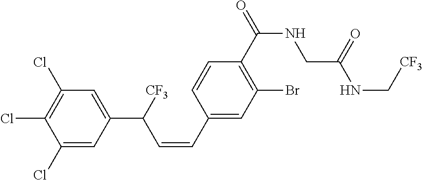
C1(Cl)=CC(C([CF3])C=CC2=CC(Br)=C(C(=O)NCC(NC[CF3])=O)C=C2)=CC(Cl)=C1Cl
